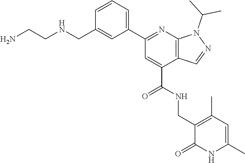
NCCNCC1=CC(C2=NC3=C(C(C(=O)NCC4=C(C)C=C(C)NC4=O)=C2)C=NN3C(C)C)=CC=C1
